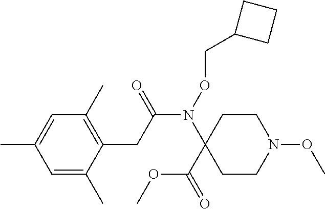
N(C(CC1=C(C)C=C(C)C=C1C)=O)(C1(C(OC)=O)CCN(OC)CC1)OCC1CCC1
